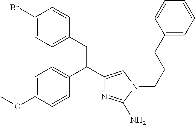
C1=C(OC)C=CC(C(C2=CN(CCCC3=CC=CC=C3)C(N)=N2)CC2=CC=C(Br)C=C2)=C1
